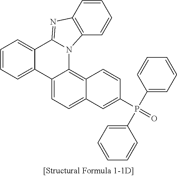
C12=C(C=CC=C1)N1C3=C4C(=CC=C3C3=CC=CC=C3C1=N2)C=C(P(=O)(C1=CC=CC=C1)C1=CC=CC=C1)C=C4
